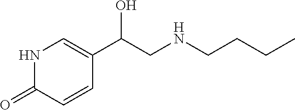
N(CCCC)CC(C1=CNC(=O)C=C1)O
